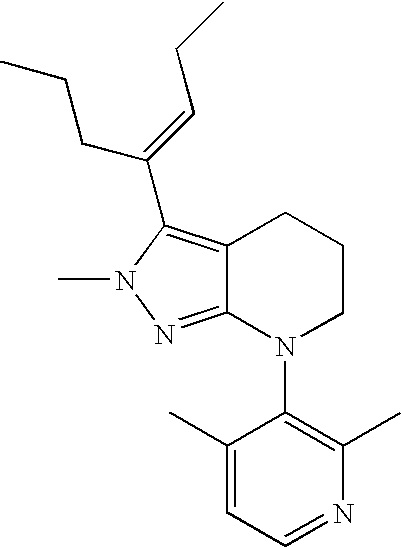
C12=NN(C)C(C(=CCC)CCC)=C1CCCN2C1=C(C)N=CC=C1C
